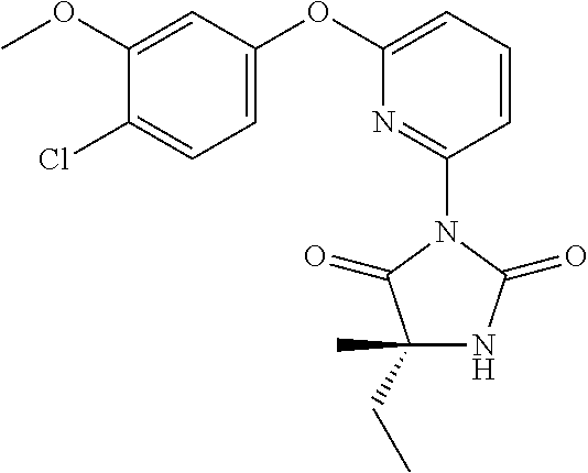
C1=CC=C(OC2=CC=C(Cl)C(OC)=C2)N=C1N1C(=O)C(CC)(C)NC1=O
